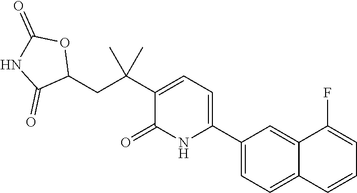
C1(C2=CC=C(C(CC3OC(=O)NC3=O)(C)C)C(=O)N2)=CC=C2C(=C1)C(F)=CC=C2
